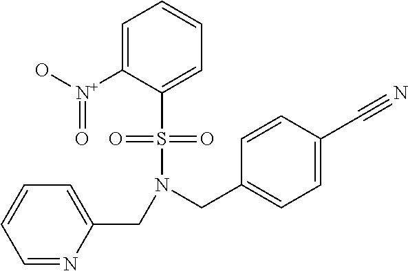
C(N(S(=O)(=O)C1=CC=CC=C1[N+](O)=O)CC1=CC=C(C#N)C=C1)C1=CC=CC=N1
